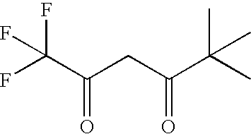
C(C(CC(C(C)(C)C)=O)=O)(F)(F)F
